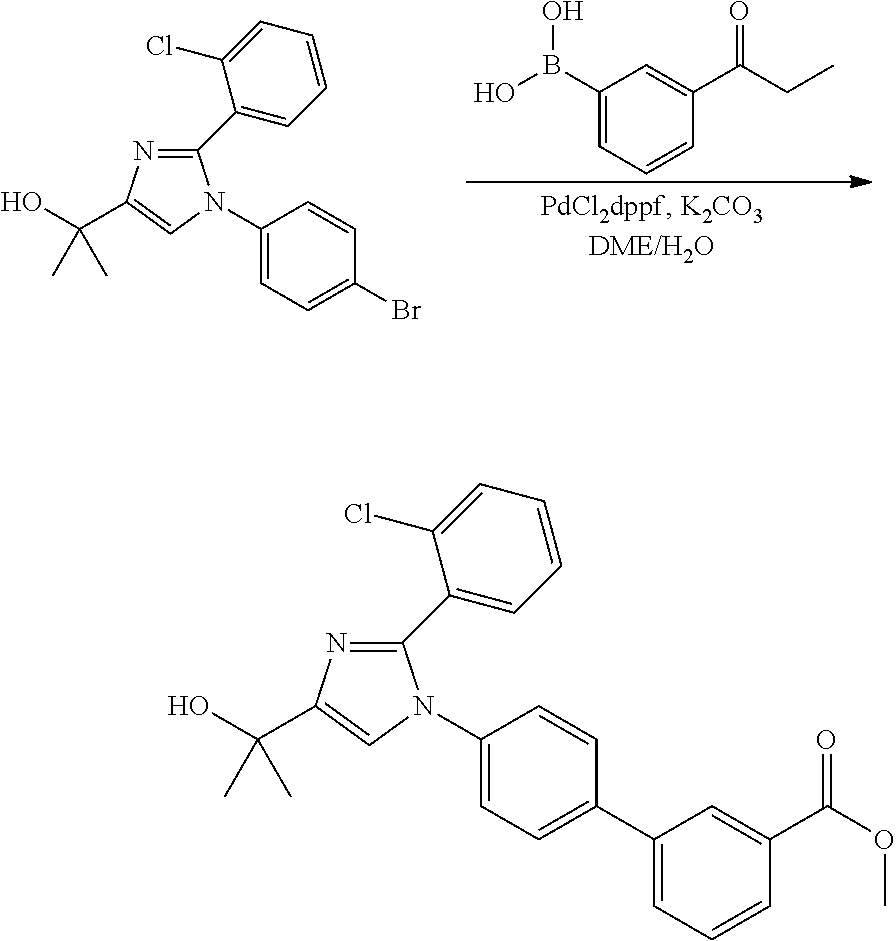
C1(C2=CC=CC=C2Cl)=NC(C(O)(C)C)=CN1C1=CC=C(C2=CC=CC(C(OC)=O)=C2)C=C1.C1(C2=CC=CC=C2Cl)=NC(C(O)(C)C)=CN1C1=CC=C(Br)C=C1.C1(B(O)O)=CC=CC(C(CC)=O)=C1
